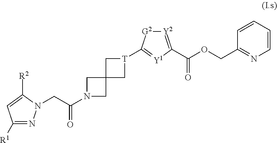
C1([R1])=NN(CC(N2CC3(C2)C[T](C2=[Y1]C(C(=O)OCC4=NC=CC=C4)=[Y2][G2]2)C3)=O)C([R2])=C1
